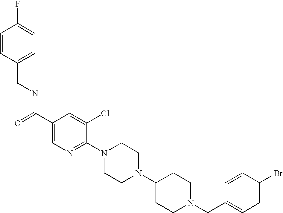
C(N1CCC(N2CCN(C3=NC=C(C(=O)NCC4=CC=C(F)C=C4)C=C3Cl)CC2)CC1)C1=CC=C(Br)C=C1
